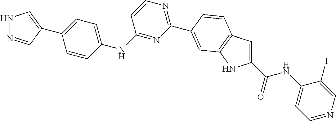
N1N=CC(C2=CC=C(NC3=NC(C4=CC5=C(C=C(C(=O)NC6=CC=NC=C6I)N5)C=C4)=NC=C3)C=C2)=C1
